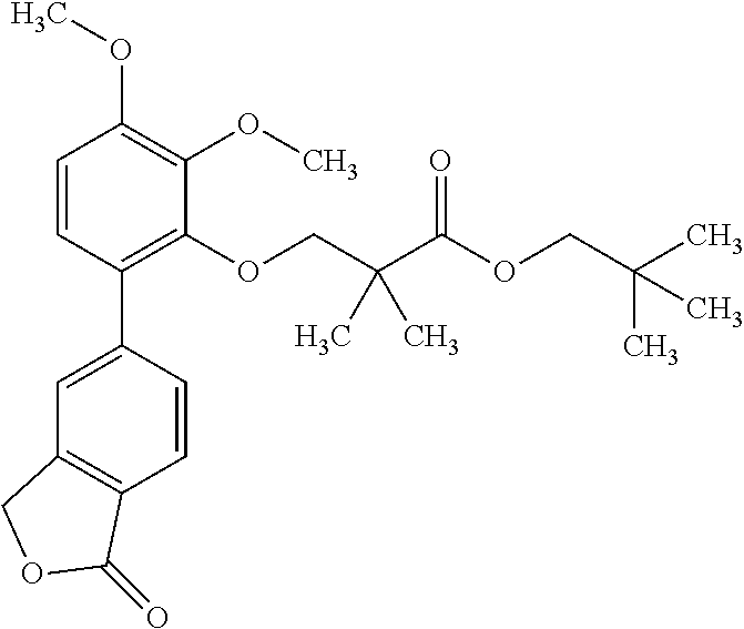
C1=CC(C2=CC3=C(C=C2)C(=O)OC3)=C(OCC(C(=O)OCC(C)(C)C)(C)C)C(OC)=C1OC
